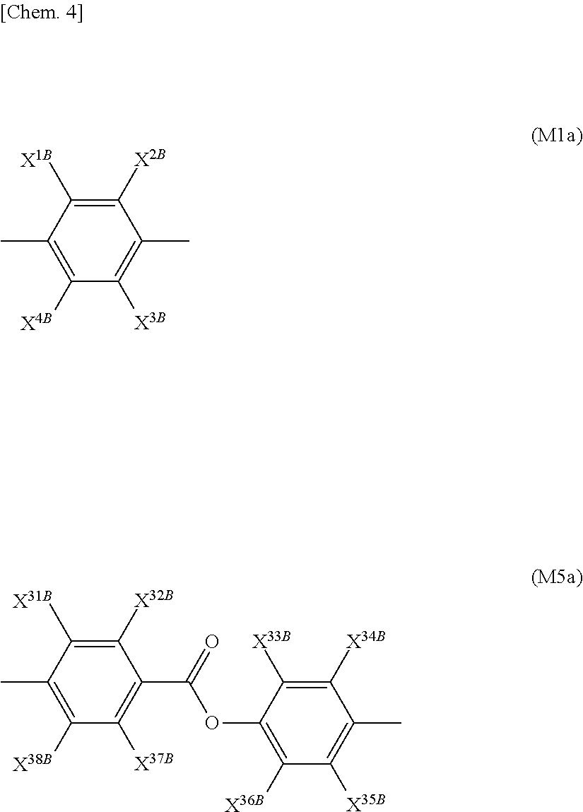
CC1=C([X4B])C([X3B])=C(C)C([X2B])=C1[X1B].CC1=C([X38B])C([X37B])=C(C(=O)OC2=C([X36B])C([X35B])=C(C)C([X34B])=C2[X33B])C([X32B])=C1[X31B]
